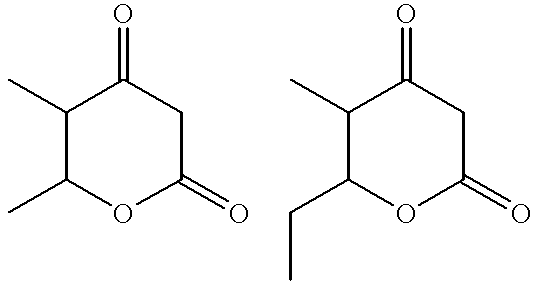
C1(C)C(C)OC(=O)CC1=O.C1(C)C(CC)OC(=O)CC1=O
